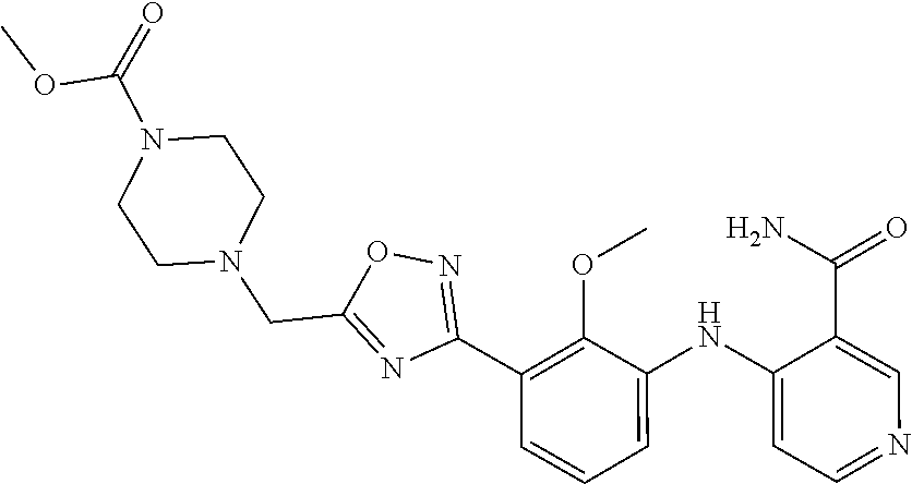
C1=CC=C(NC2=CC=NC=C2C(N)=O)C(OC)=C1C1=NOC(CN2CCN(C(OC)=O)CC2)=N1
